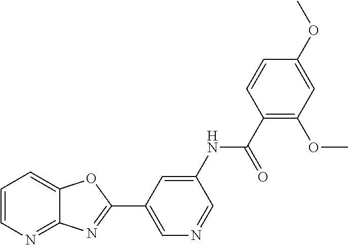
C1=CN=C2C(=C1)OC(C1=CN=CC(NC(C3=C(OC)C=C(OC)C=C3)=O)=C1)=N2
